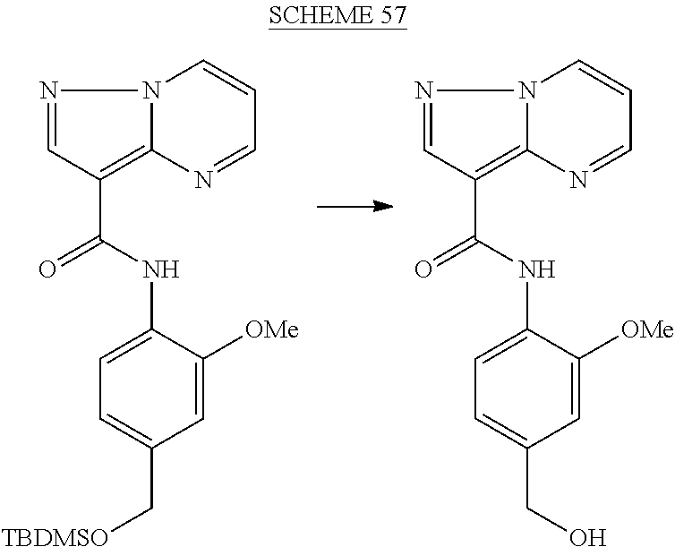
N1=CC(C(=O)NC2=CC=C(C[TBDMSO])C=C2[OMe])=C2N1C=CC=N2.N1=CC(C(=O)NC2=CC=C(CO)C=C2[OMe])=C2N1C=CC=N2
